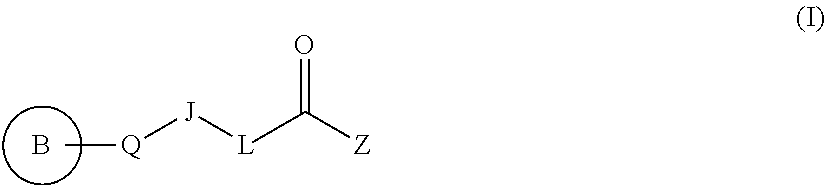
B.[Q]([J][L]C([Z])=O)C
